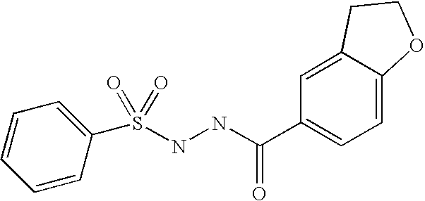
C1=CC(S(NNC(C2=CC=C3C(=C2)CCO3)=O)(=O)=O)=CC=C1
